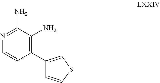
C1=CC(C2=CSC=C2)=C(N)C(N)=N1
